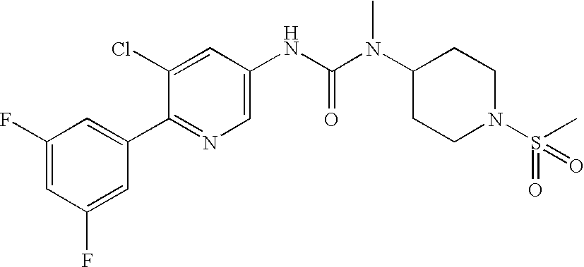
C1(F)=CC(F)=CC(C2=NC=C(NC(N(C3CCN(S(=O)(C)=O)CC3)C)=O)C=C2Cl)=C1
